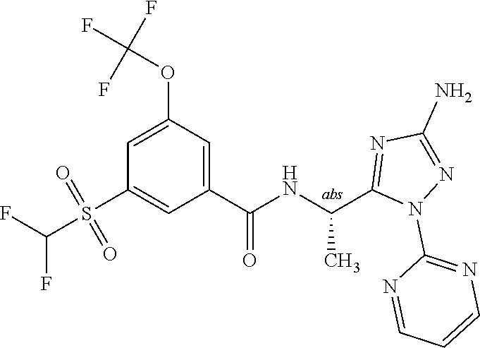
C1=C(OC(F)(F)F)C=C(C(=O)NC(C)C2=NC(N)=NN2C2=NC=CC=N2)C=C1S(=O)(=O)C(F)F
